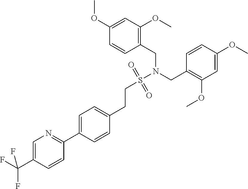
C1(CN(S(CCC2=CC=C(C3=NC=C(C(F)(F)F)C=C3)C=C2)(=O)=O)CC2=C(OC)C=C(OC)C=C2)=C(OC)C=C(OC)C=C1
